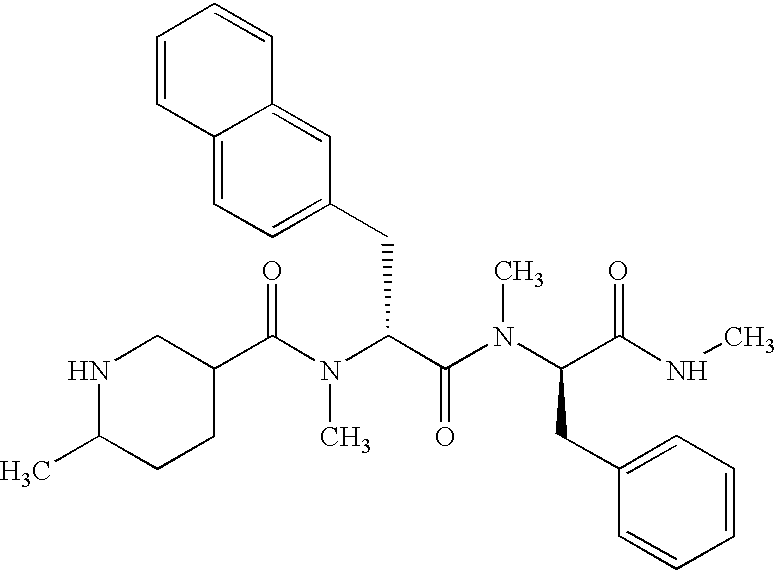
C1(C(N(C(C(N(C(CC2=CC=CC=C2)C(=O)NC)C)=O)CC2=CC=C3C(=C2)C=CC=C3)C)=O)CNC(C)CC1
